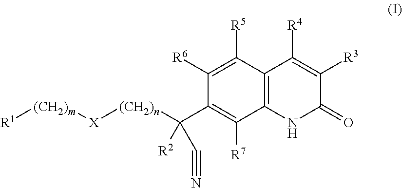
[R1][(CH2)m][X][(CH2)n]C(C1=C([R7])C2=C(C([R5])=C1[R6])C([R4])=C([R3])C(=O)N2)([R2])C#N
